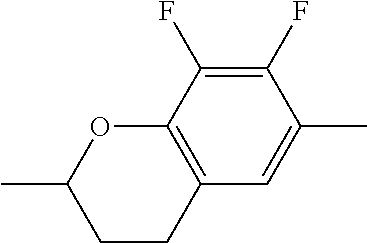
C12=C(C=C(C)C(F)=C1F)CCC(C)O2
